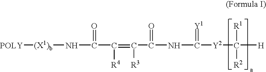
C([H])([Y2]C(NC(=O)C(=C([R4])C(N[(X1)b][POLY])=O)[R3])=[Y1])([R1])[R2]
